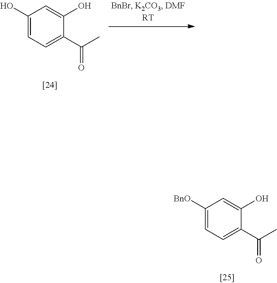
C1(O)=CC=C(C(C)=O)C(O)=C1.C1([BnO])=CC=C(C(C)=O)C(O)=C1
